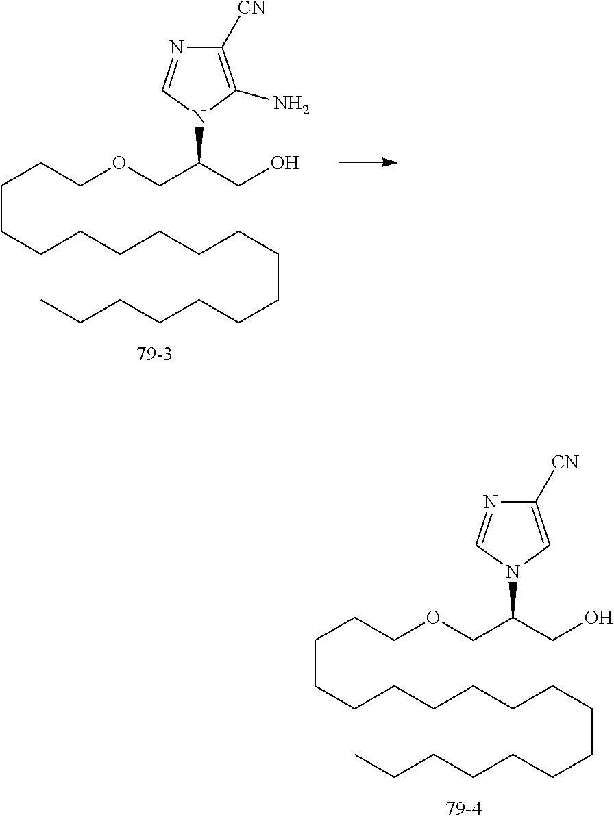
C(CCCCCCCCCCCCC)CCCCOCC(N1C=C([CN])N=C1)CO.C(CCCCCCCCCCCCC)CCCCOCC(N1C(N)=C([CN])N=C1)CO
